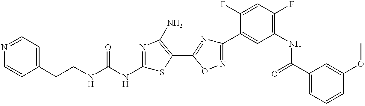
C(CNC(NC1=NC(N)=C(C2=NC(C3=CC(NC(C4=CC=CC(OC)=C4)=O)=C(F)C=C3F)=NO2)S1)=O)C1=CC=NC=C1
